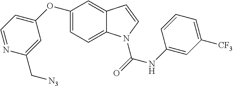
C1=C(OC2=CC=NC(C[N3])=C2)C=C2C(=C1)N(C(=O)NC1=CC([CF3])=CC=C1)C=C2
